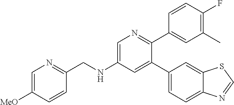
C(NC1=CN=C(C2=CC(C)=C(F)C=C2)C(C2=CC=C3C(=C2)SC=N3)=C1)C1=NC=C([MeO])C=C1
